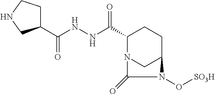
C1(C(NNC(C2CCNC2)=O)=O)N2CC(CC1)N(O[SO3H])C2=O
